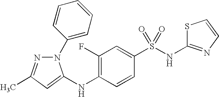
N(C1=C(F)C=C(S(NC2=NC=CS2)(=O)=O)C=C1)C1=CC(C)=NN1C1=CC=CC=C1
